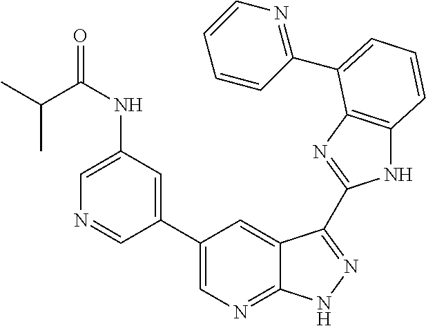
C1(C2=CN=C3C(=C2)C(C2=NC4=C(N2)C=CC=C4C2=NC=CC=C2)=NN3)=CC(NC(C(C)C)=O)=CN=C1
